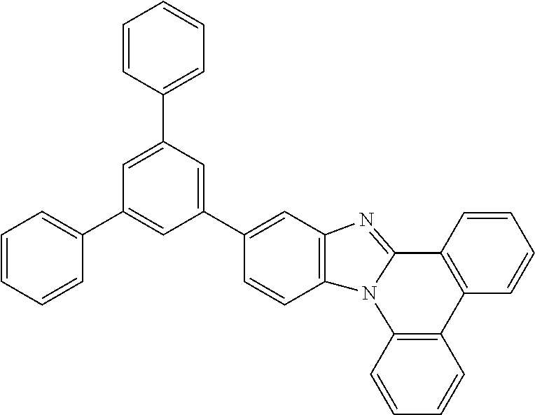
C1=CC2=C(C=C1)N1C(=NC3=C1C=CC(C1=CC(C4=CC=CC=C4)=CC(C4=CC=CC=C4)=C1)=C3)C1=C2C=CC=C1
